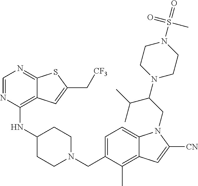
C1=NC(NC2CCN(CC3=CC=C4C(=C3C)C=C([CN])N4CC(N3CCN(S(C)(=O)=O)CC3)C(C)C)CC2)=C2C(=N1)SC(C[CF3])=C2
